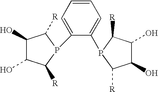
C1(O)C(O)C([R])P(C2=CC=CC=C2P2C([R])C(O)C(O)C2[R])C1[R]
